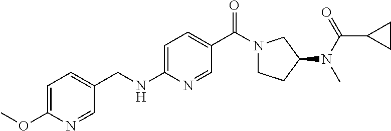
C1=C(OC)N=CC(CNC2=CC=C(C(N3CCC(N(C(=O)C4CC4)C)C3)=O)C=N2)=C1
